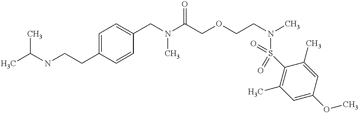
C1=C(CCNC(C)C)C=CC(CN(C(COCCN(C)S(C2=C(C)C=C(OC)C=C2C)(=O)=O)=O)C)=C1
